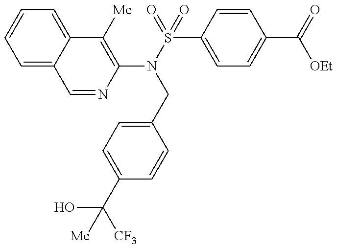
C1=NC(N(S(=O)(=O)C2=CC=C(C(=O)[OEt])C=C2)CC2=CC=C(C(O)([CF3])[Me])C=C2)=C([Me])C2=CC=CC=C12
